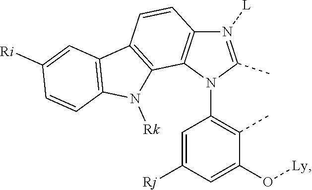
N1([L])=C(C)N(C2=C(C)C(O[Ly])=CC([Rj])=C2)C2=C1C=CC1=C2N([Rk])C2=C1C=C([Ri])C=C2
